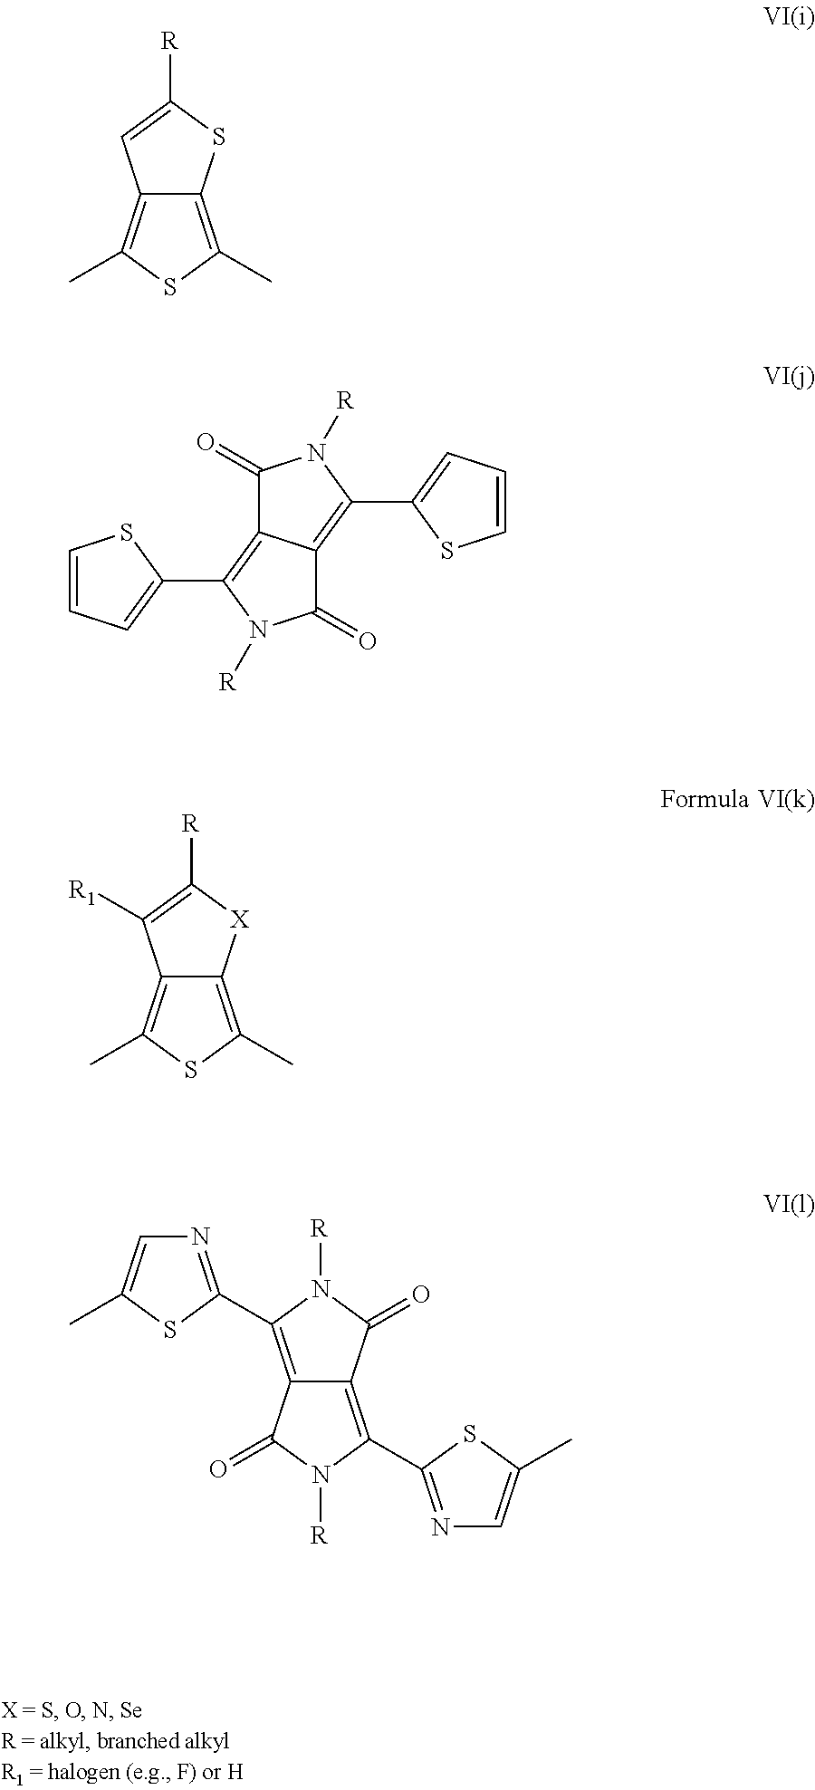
C12=C(C)SC(C)=C1SC([R])=C2.C1(=O)C2=C(C3=CC=CS3)N([R])C(=O)C2=C(C2=CC=CS2)N1[R].C12=C(C)SC(C)=C1[X]C([R])=C2[R1].C12=C(C3=NC=C(C)S3)N([R])C(=O)C1=C(C1=NC=C(C)S1)N([R])C2=O
